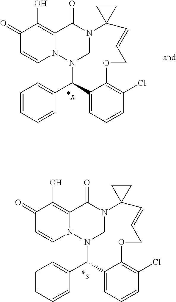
C12=C(O)C(=O)C=CN1N1CN(C2=O)C2(C=CCOC3=C(Cl)C=CC=C3C1C1=CC=CC=C1)CC2.[*R].C12=C(O)C(=O)C=CN1N1CN(C2=O)C2(C=CCOC3=C(Cl)C=CC=C3C1C1=CC=CC=C1)CC2.[*S]
